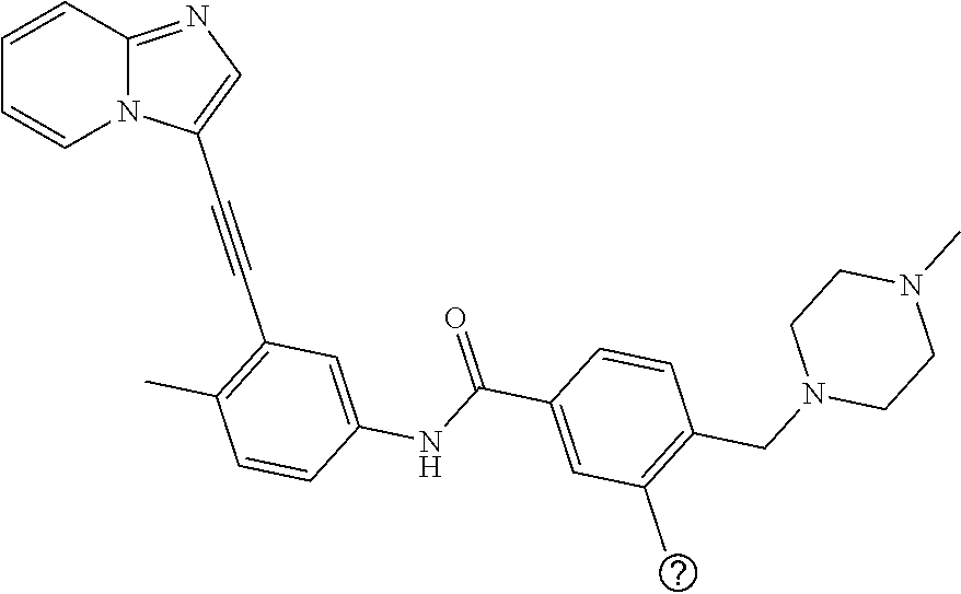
C1=CC2=NC=C(C#CC3=C(C)C=CC(NC(C4=CC(C)=C(CN5CCN(C)CC5)C=C4)=O)=C3)N2C=C1
